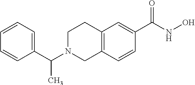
C(N1CCC2=C(C1)C=CC(C(=O)NO)=C2)(C1=CC=CC=C1)C
